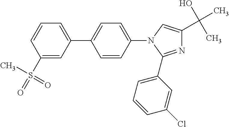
C1=C(C2=CC=C(N3C=C(C(O)(C)C)N=C3C3=CC=CC(Cl)=C3)C=C2)C=C(S(C)(=O)=O)C=C1
